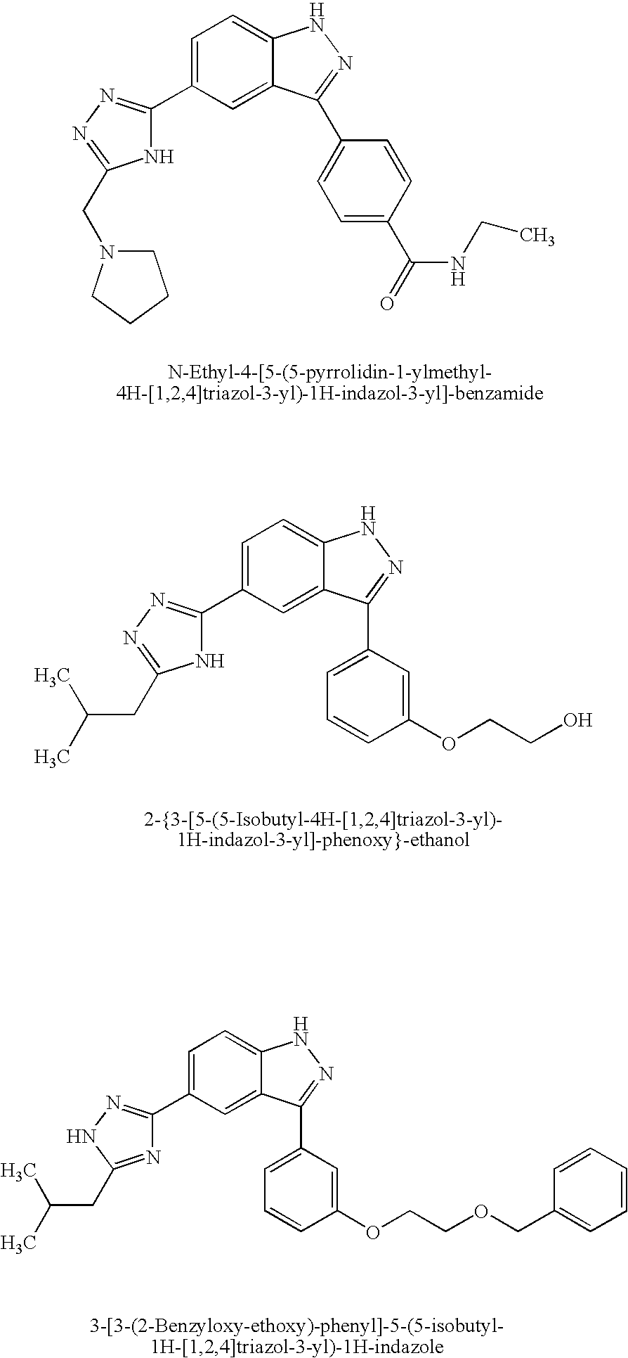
C1=C(C2=NN=C(CN3CCCC3)N2)C=C2C(=C1)NN=C2C1=CC=C(C(=O)NCC)C=C1.C1=C(C2=NN=C(CC(C)C)N2)C=C2C(=C1)NN=C2C1=CC=CC(OCCO)=C1.C1=C(C2=NNC(CC(C)C)=N2)C=C2C(=C1)NN=C2C1=CC=CC(OCCOCC2=CC=CC=C2)=C1
